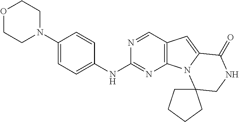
C1(N2CCOCC2)=CC=C(NC2=NC3=C(C=N2)C=C2N3C3(CNC2=O)CCCC3)C=C1
